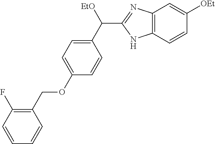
C1(OCC2=C(F)C=CC=C2)=CC=C(C([EtO])C2=NC3=C(N2)C=CC([OEt])=C3)C=C1
